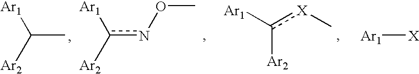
n(c([Ar2])[Ar1])OC.CC([Ar1])[Ar2].[Ar1]c([X]C)[Ar2].[Ar1][X]
